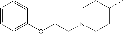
C1=CC=C(OCCN2CCC(C)CC2)C=C1
